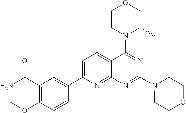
C1CN(C2=NC(N3CCOCC3)=NC3=NC(C4=CC(C(N)=O)=C(OC)C=C4)=CC=C23)C(C)CO1
